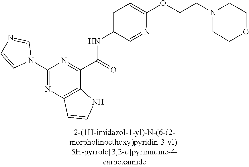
C1(N2C=NC=C2)=NC2=C(C(C(=O)NC3=CC=C(OCCN4CCOCC4)N=C3)=N1)NC=C2
